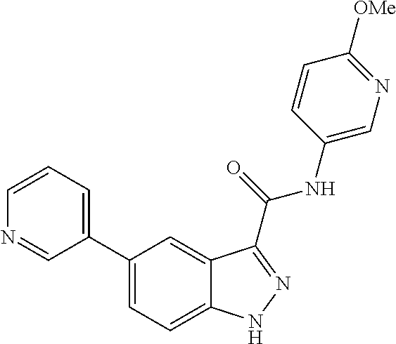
C1=CN=CC(C2=CC=C3C(=C2)C(C(NC2=CN=C([OMe])C=C2)=O)=NN3)=C1
